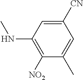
C1([CN])=CC(NC)=C([NO2])C(C)=C1
